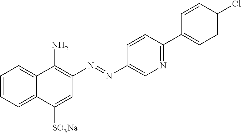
C1=CC=C2C(=C1)C(N)=C(N=NC1=CN=C(C3=CC=C(Cl)C=C3)C=C1)C=C2[SO3Na]
